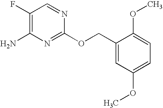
C1(F)=C(N)N=C(OCC2=CC(OC)=CC=C2OC)N=C1
